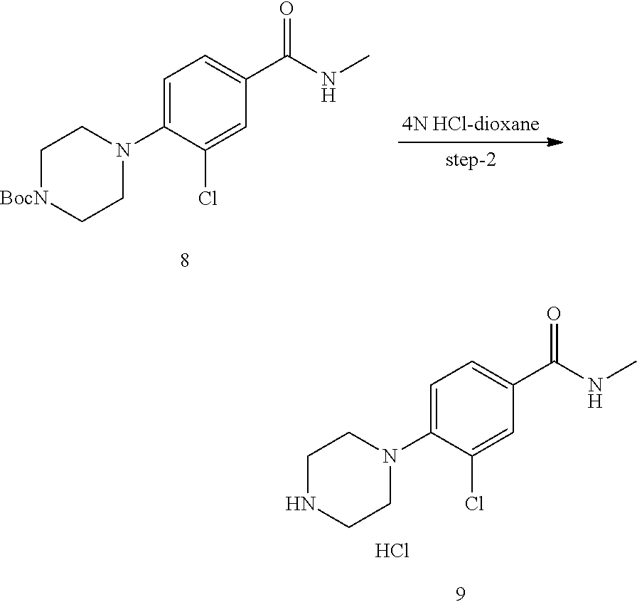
C1[BocN]CCN(C2=CC=C(C(NC)=O)C=C2Cl)C1.C1NCCN(C2=CC=C(C(NC)=O)C=C2Cl)C1.Cl
